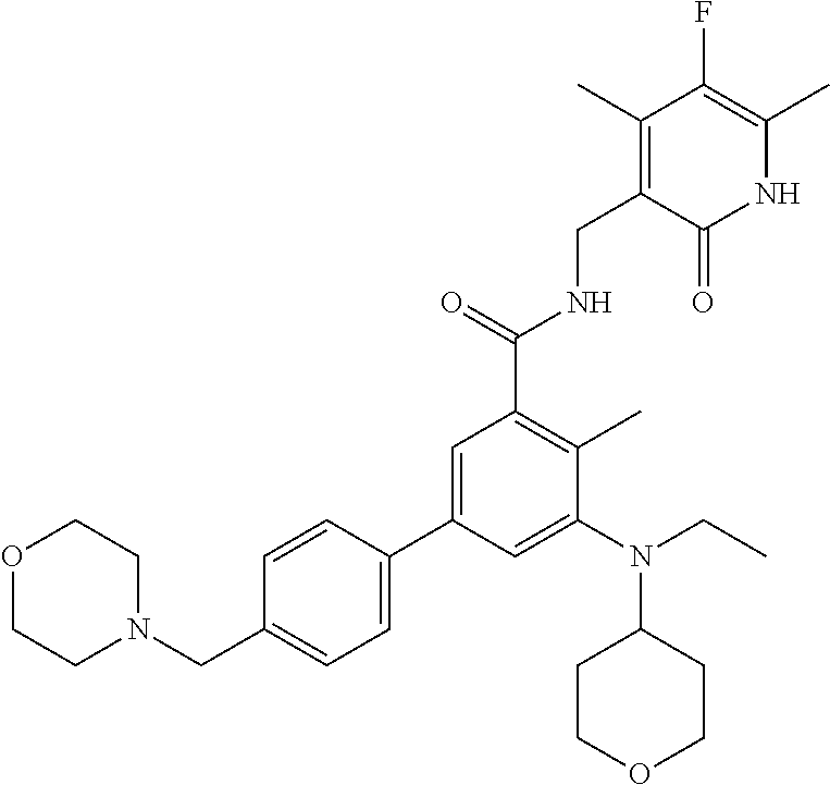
C(C1=C(C)C(N(CC)C2CCOCC2)=CC(C2=CC=C(CN3CCOCC3)C=C2)=C1)(=O)NCC1=C(C)C(F)=C(C)NC1=O
